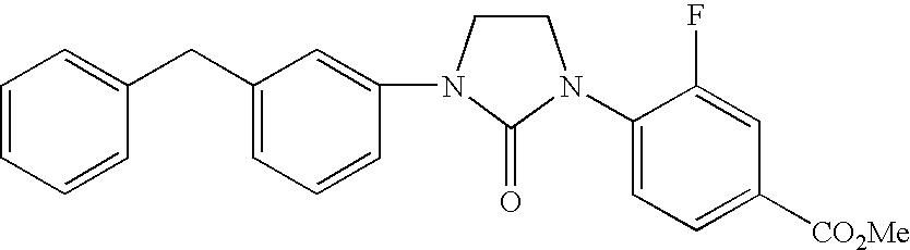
C1(N2CCN(C3=CC(CC4=CC=CC=C4)=CC=C3)C2=O)=CC=C([CO2Me])C=C1F
